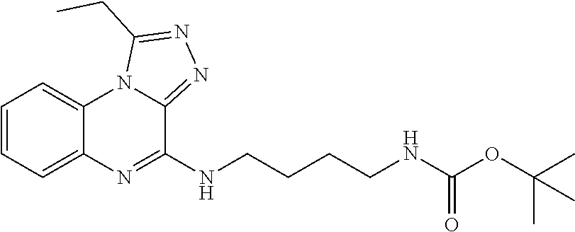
C1=CC=C2C(=C1)N1C(=NN=C1CC)C(NCCCCNC(OC(C)(C)C)=O)=N2
